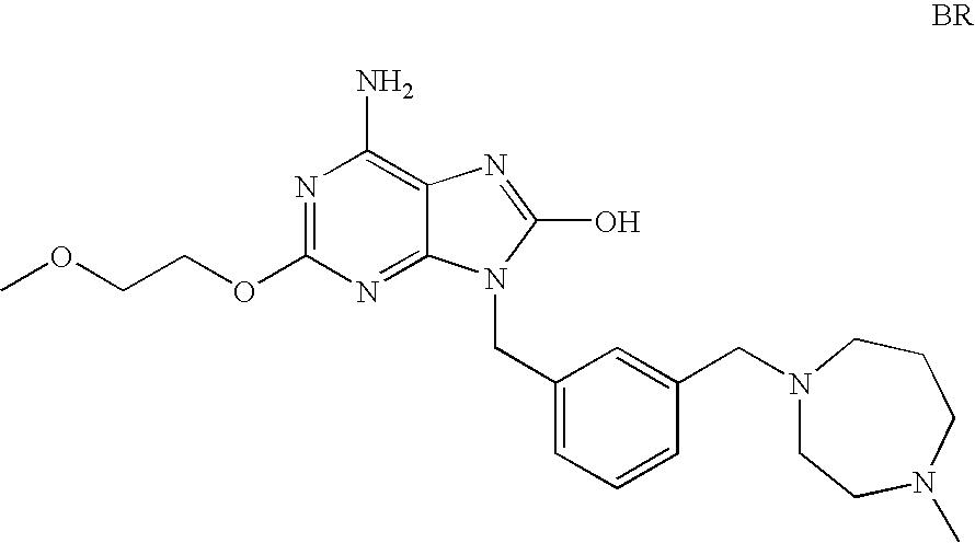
N1=C(OCCOC)N=C2C(=C1N)N=C(O)N2CC1=CC=CC(CN2CCN(C)CCC2)=C1
